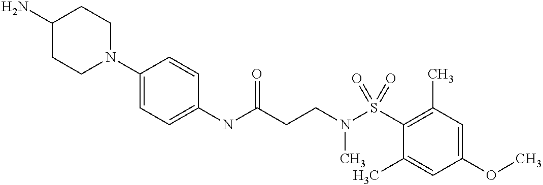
C1(NC(CCN(C)S(=O)(C2=C(C)C=C(OC)C=C2C)=O)=O)=CC=C(N2CCC(N)CC2)C=C1
